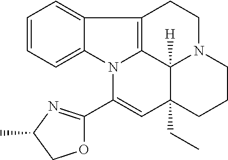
C1=CC=C2C(=C1)C1=C3N2C(C2=NC(C)CO2)=CC2(CC)C3([H])N(CC1)CCC2
